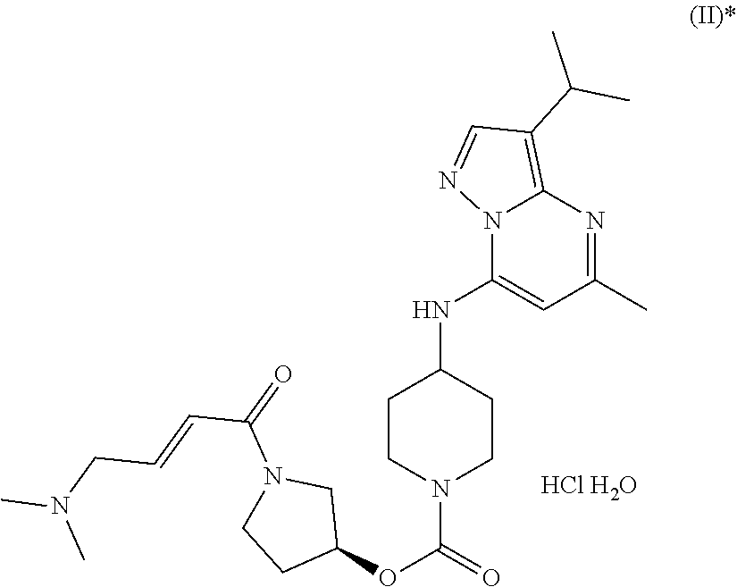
C1CN(C(OC2CN(C(=O)C=CCN(C)C)CC2)=O)CCC1NC1=CC(C)=NC2=C(C(C)C)C=NN12.[HCl H2O]
